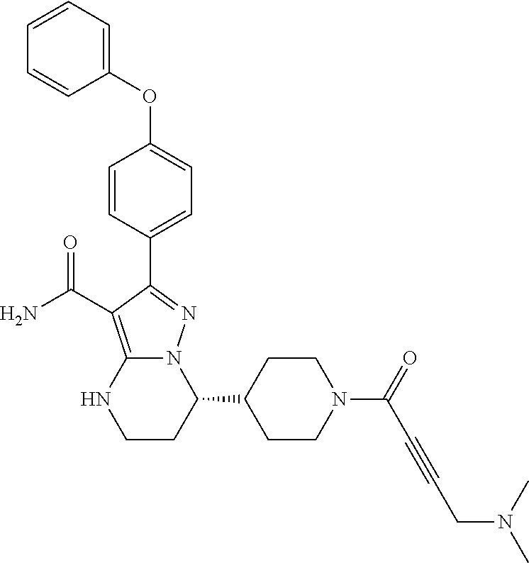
O(C1=CC=C(C2=NN3C(=C2C(=O)N)NCCC3C2CCN(C(C#CCN(C)C)=O)CC2)C=C1)C1=CC=CC=C1
